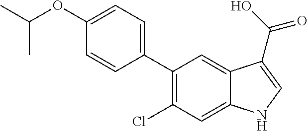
CC(OC1=CC=C(C2=C(Cl)C=C3C(=C2)C(C(O)=O)=CN3)C=C1)C
